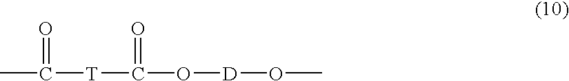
CC(=O)[T]C(O[D]OC)=O
